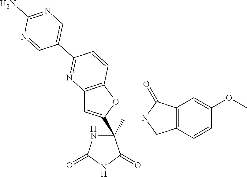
C12=C(OC(C3(CN4CC5=C(C4=O)C=C(OC)C=C5)NC(=O)NC3=O)=C1)C=CC(C1=CN=C(N)N=C1)=N2
